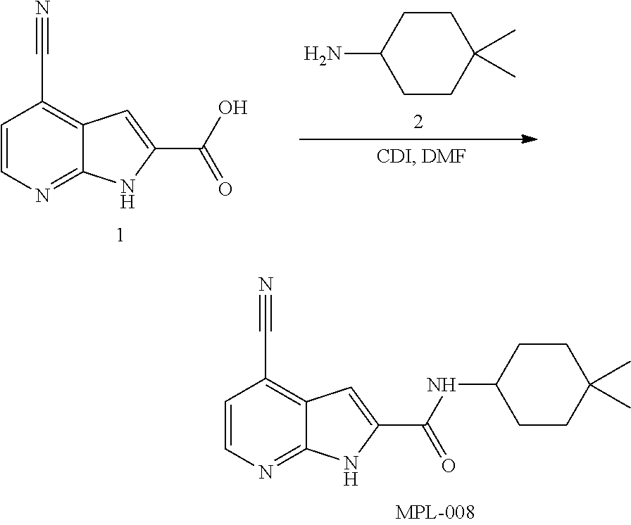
C12=NC=CC(C#N)=C1C=C(C(NC1CCC(C)(C)CC1)=O)N2.C1CC(N)CCC1(C)C.C12=NC=CC(C#N)=C1C=C(C(O)=O)N2
